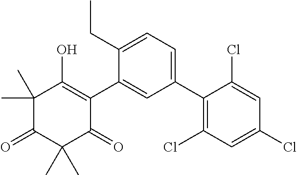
C1(C2=C(Cl)C=C(Cl)C=C2Cl)=CC=C(CC)C(C2=C(O)C(C)(C)C(=O)C(C)(C)C2=O)=C1
